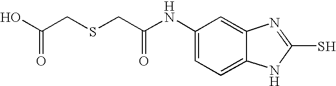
C(O)(CSCC(NC1=CC=C2C(=C1)N=C(S)N2)=O)=O
